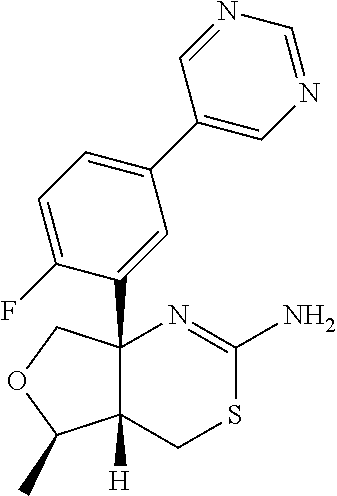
C12(C3=CC(C4=CN=CN=C4)=CC=C3F)C([H])(CSC(N)=N1)C(C)OC2
